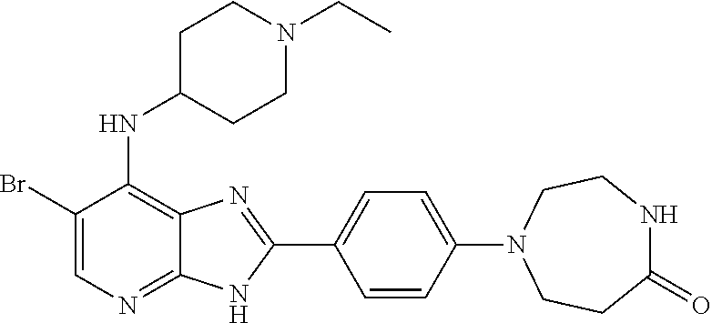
C1(Br)=CN=C2C(=C1NC1CCN(CC)CC1)N=C(C1=CC=C(N3CCC(=O)NCC3)C=C1)N2
